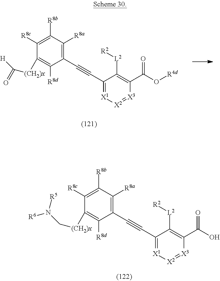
[X2]1=[X3]C(C(=O)O)=C([L2][R2])C(C#CC2=C([R8a])C([R8b])=C([R8c])C([(CH2)x]CN([R6])[R5])=C2[R8d])=[X1]1.[X2]1=[X3]C(C(=O)O[R4d])=C([L2][R2])C(C#CC2=C([R8a])C([R8b])=C([R8c])C([(CH2)x]C([H])=O)=C2[R8d])=[X1]1
